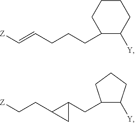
C(=CCCCC1C([Y])CCCC1)[Z].[Z]CCC1C(CC2C([Y])CCC2)C1
